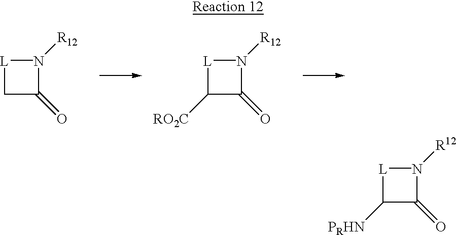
[L]1CC(=O)N1[R12].[L]1C([RO2C])C(=O)N1[R12].[L]1C([PRHN])C(=O)N1[R12]
